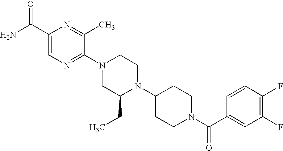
C1(C(N)=O)=CN=C(N2CC(CC)N(C3CCN(C(C4=CC(F)=C(F)C=C4)=O)CC3)CC2)C(C)=N1
